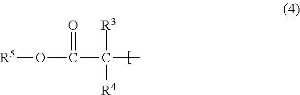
[R5]OC(C(C)([R3])[R4])=O
